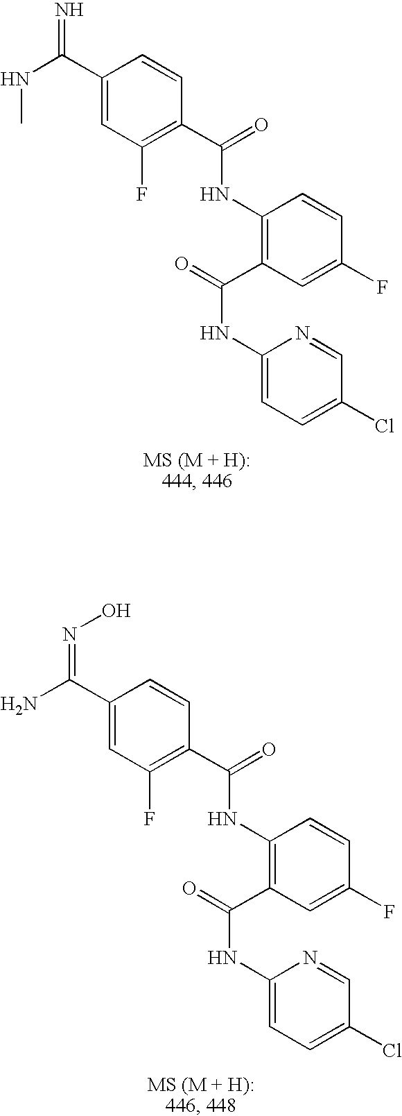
C1(C(=N)NC)=CC(F)=C(C(=O)NC2=C(C(=O)NC3=CC=C(Cl)C=N3)C=C(F)C=C2)C=C1.C1(C(=NO)N)=CC(F)=C(C(=O)NC2=C(C(=O)NC3=CC=C(Cl)C=N3)C=C(F)C=C2)C=C1
